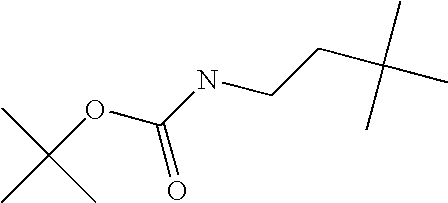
O(C(NCCC(C)(C)C)=O)C(C)(C)C
